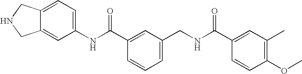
C1(NC(C2=CC(CNC(C3=CC(C)=C(OC)C=C3)=O)=CC=C2)=O)=CC=C2C(=C1)CNC2
